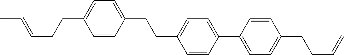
C1=CC(CCC2=CC=C(C3=CC=C(CCC=C)C=C3)C=C2)=CC=C1CCC=CC
